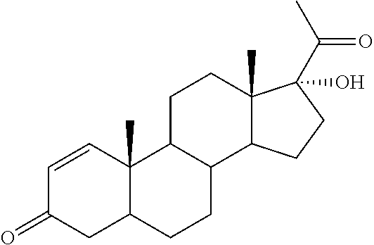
C1=CC2(C)C(CC1=O)CCC1C2CCC2(C)C1CCC2(O)C(C)=O
